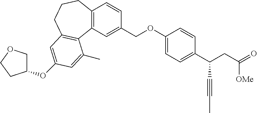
C12=C(C=C(COC3=CC=C(C(CC(=O)[OMe])C#CC)C=C3)C=C1)C1=C(CCC2)C=C(OC2COCC2)C=C1C
